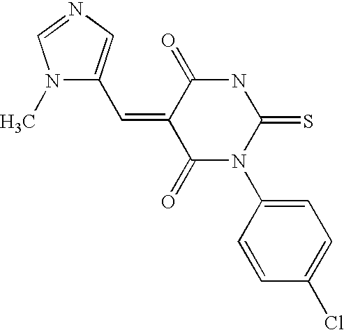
O=C1C(=CC2=CN=CN2C)C(=O)NC(=S)N1C1=CC=C(Cl)C=C1
